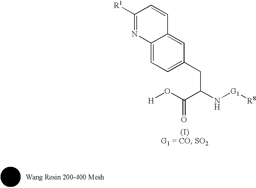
C12=CC=C(CC(N[G1][R8])C(O[H])=O)C=C1C=CC([R1])=N2
